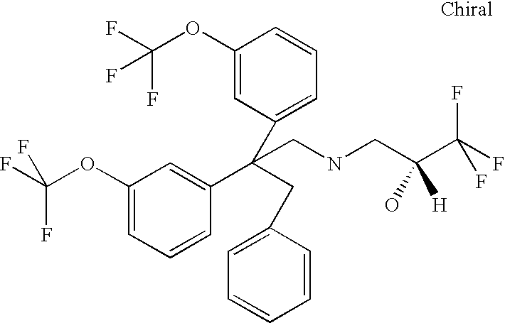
C1(OC(F)(F)F)=CC=CC(C(CNCC(C(F)(F)F)(O)[H])(C2=CC=CC(OC(F)(F)F)=C2)CC2=CC=CC=C2)=C1
